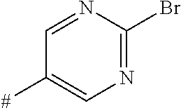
C1=NC(Br)=NC=C1[#]
